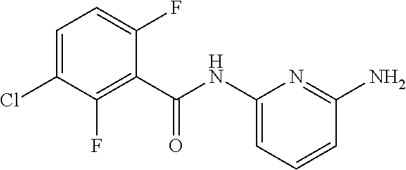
C(NC1=CC=CC(N)=N1)(=O)C1=C(F)C(Cl)=CC=C1F
